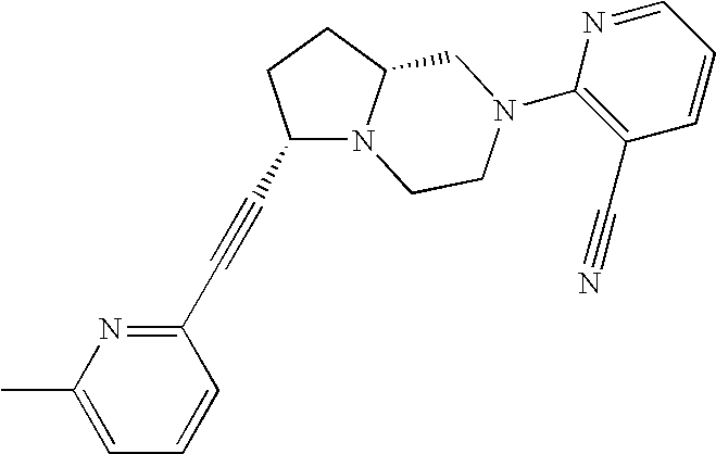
C1(C#CC2N3C(CC2)CN(C2=C(C#N)C=CC=N2)CC3)=NC(C)=CC=C1
